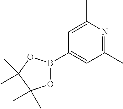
C1(C)=NC(C)=CC(B2OC(C)(C)C(C)(C)O2)=C1
